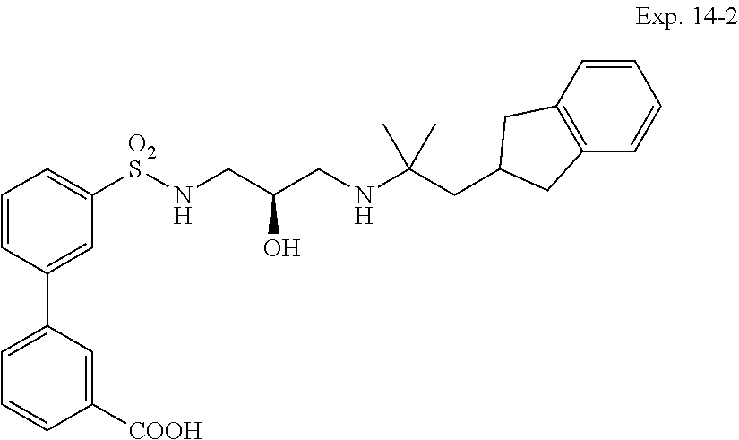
C1=CC(C2=CC=CC([COOH])=C2)=CC([O2S]NCC(CNC(C)(C)CC2CC3=C(C=CC=C3)C2)O)=C1
